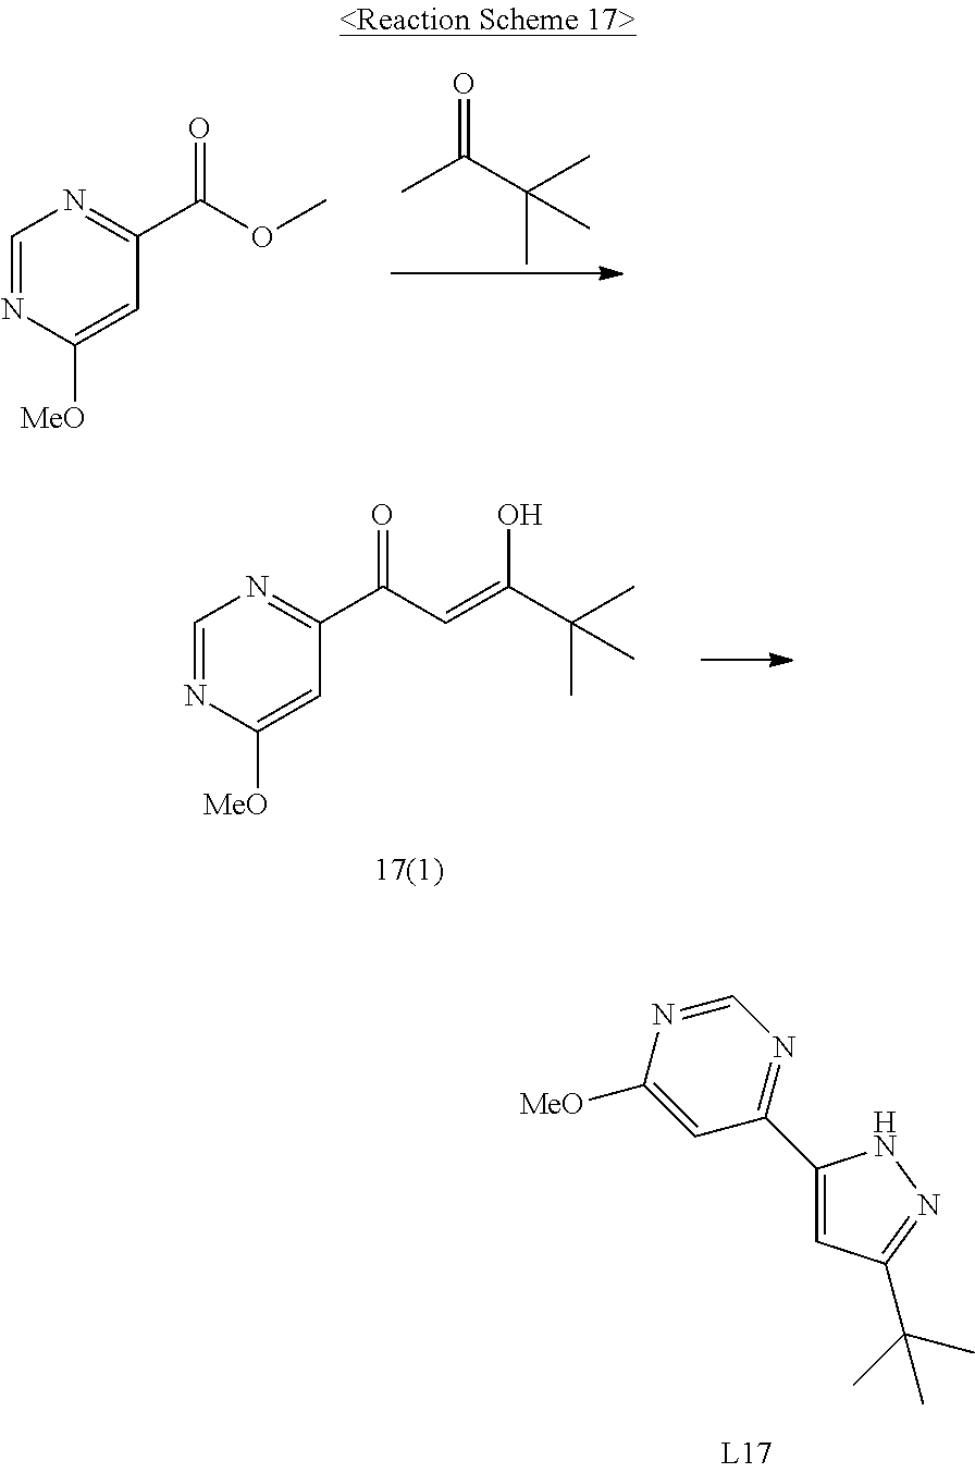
C1=NC([MeO])=CC(C(OC)=O)=N1.CC(C(C)(C)C)=O.C1=NC([MeO])=CC(C(C=C(C(C)(C)C)O)=O)=N1.N1=C(C2=CC(C(C)(C)C)=NN2)C=C([MeO])N=C1
